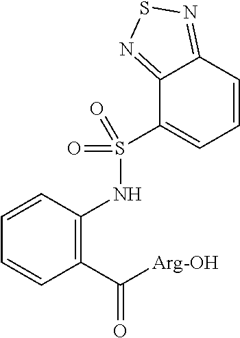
C1(C([Arg-OH])=O)=C(NS(C2=CC=CC3=NSN=C23)(=O)=O)C=CC=C1
